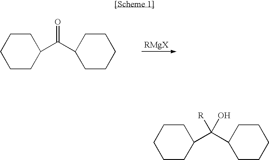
C1CCCCC1C(C1CCCCC1)=O.C1CCCCC1C(C1CCCCC1)([R])O
